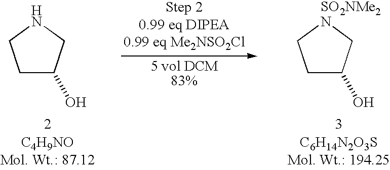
C1C(O)CNC1.C1C(O)C[SO2NMe2N]C1
